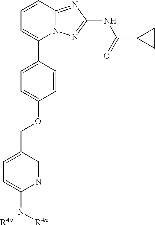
C1(C2=CC=CC3=NC(NC(=O)C4CC4)=NN23)=CC=C(OCC2=CC=C(N[R4a])N=C2)C=C1.[R4a]
